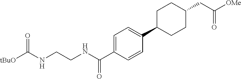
[tBuO]C(NCCNC(C1=CC=C(C2CCC(CC([OMe])=O)CC2)C=C1)=O)=O
